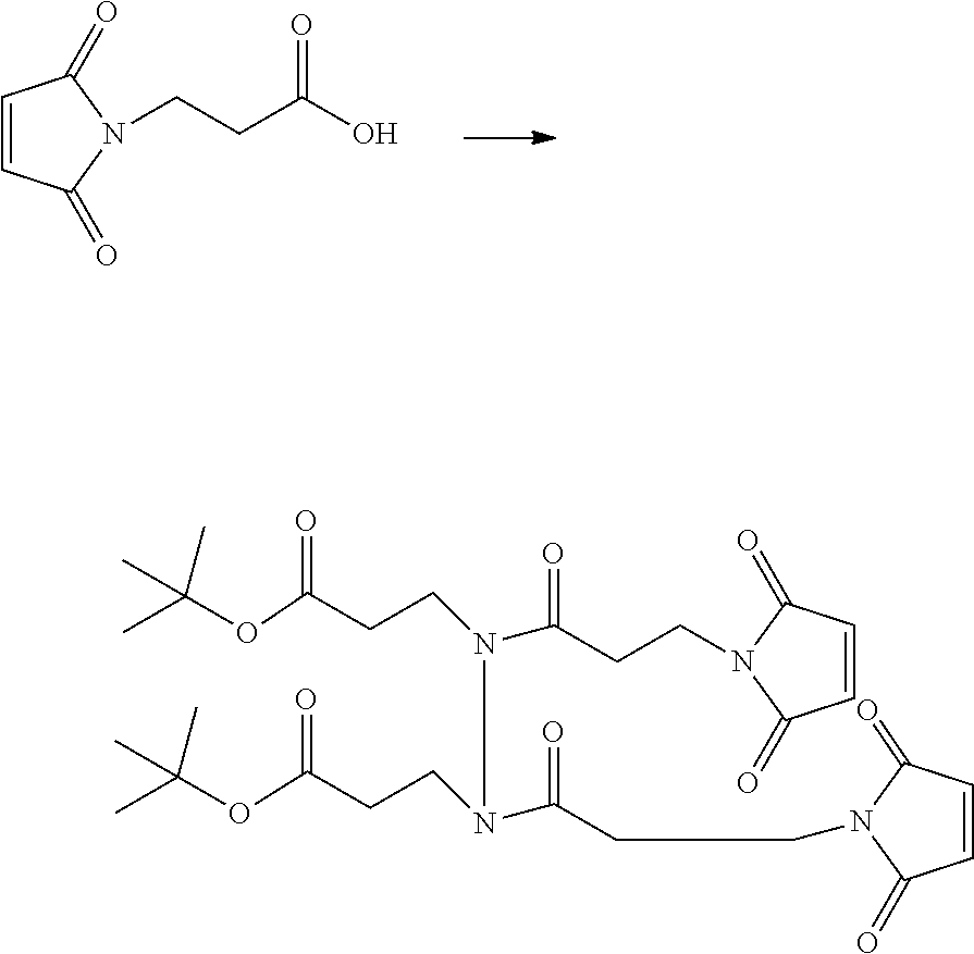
C1=CC(=O)N(CCC(O)=O)C1=O.C1=CC(=O)N(CCC(=O)N(CCC(OC(C)(C)C)=O)N(C(CCN2C(=O)C=CC2=O)=O)CCC(OC(C)(C)C)=O)C1=O
